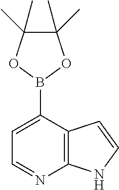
C1(B2OC(C)(C)C(C)(C)O2)=CC=NC2=C1C=CN2
